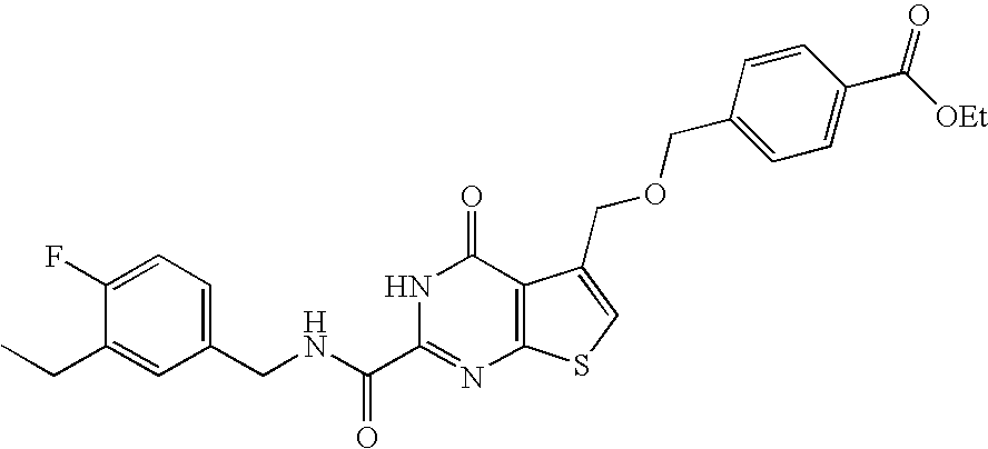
C1(CNC(C2=NC3=C(C(=O)N2)C(COCC2=CC=C(C([OEt])=O)C=C2)=CS3)=O)=CC=C(F)C(CC)=C1
